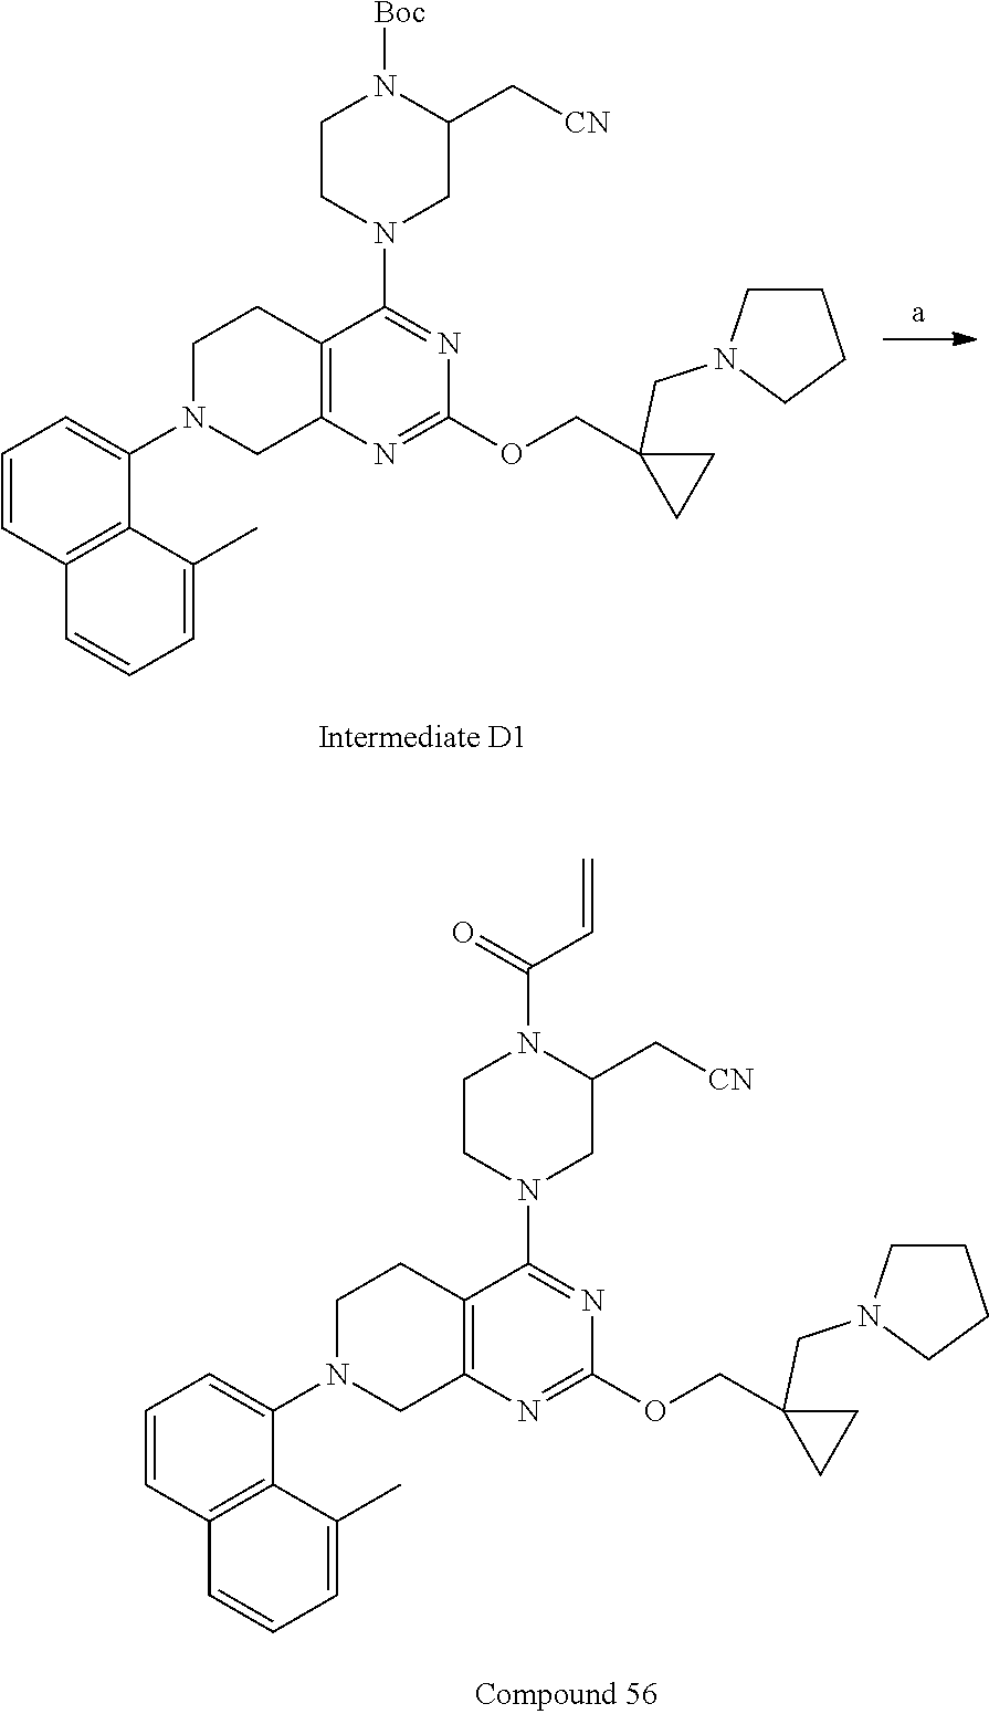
C1N(C2=CC=CC3=C2C(C)=CC=C3)CC2=C(C1)C(N1CC(C[CN])N(C(=O)C=C)CC1)=NC(OCC1(CN3CCCC3)CC1)=N2.C1N(C2=CC=CC3=C2C(C)=CC=C3)CC2=C(C1)C(N1CC(C[CN])N([Boc])CC1)=NC(OCC1(CN3CCCC3)CC1)=N2
